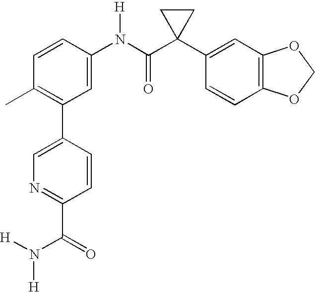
C1=C(N(C(C2(C3=CC4=C(C=C3)OCO4)CC2)=O)[H])C=CC(C)=C1C1=CN=C(C(N([H])[H])=O)C=C1
